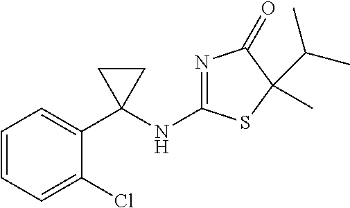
N1=C(NC2(C3=CC=CC=C3Cl)CC2)SC(C)(C(C)C)C1=O
